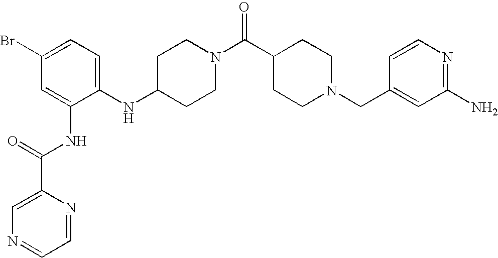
C1(NC2=CC=C(Br)C=C2NC(=O)C2=CN=CC=N2)CCN(C(C2CCN(CC3=CC(N)=NC=C3)CC2)=O)CC1
